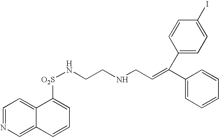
C1=NC=C2C(=C1)C([O2S]NCCNCC=C(C1=CC=CC=C1)C1=CC=C(I)C=C1)=CC=C2
